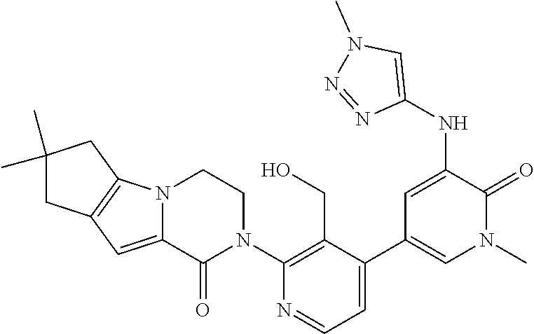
C1(N2CCN3C(=CC4=C3CC(C)(C)C4)C2=O)=C(CO)C(C2=CN(C)C(=O)C(NC3=CN(C)N=N3)=C2)=CC=N1
